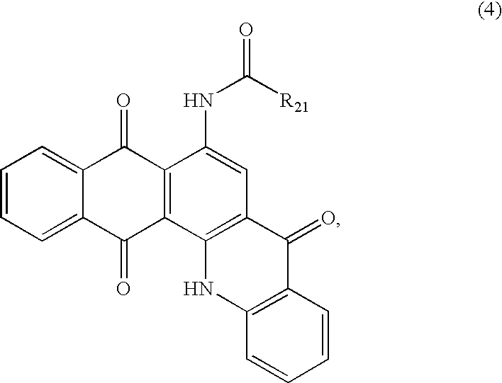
C1=CC=C2C(=C1)C(=O)C1=C(C2=O)C2=C(C=C1NC(=O)[R21])C(=O)C1=C(N2)C=CC=C1
